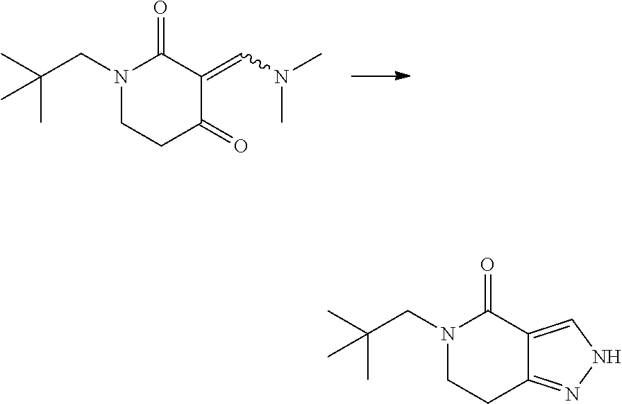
C1(=O)C(=CN(C)C)C(=O)CCN1CC(C)(C)C.C1(=O)C2=CNN=C2CCN1CC(C)(C)C
